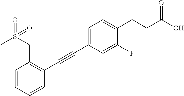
C1=C(C#CC2=C(CS(=O)(C)=O)C=CC=C2)C=C(F)C(CCC(O)=O)=C1
